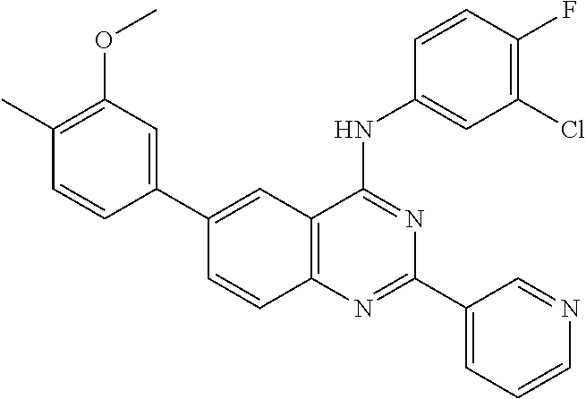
C12=C(N=C(C3=CC=CN=C3)N=C1NC1=CC(Cl)=C(F)C=C1)C=CC(C1=CC(OC)=C(C)C=C1)=C2
